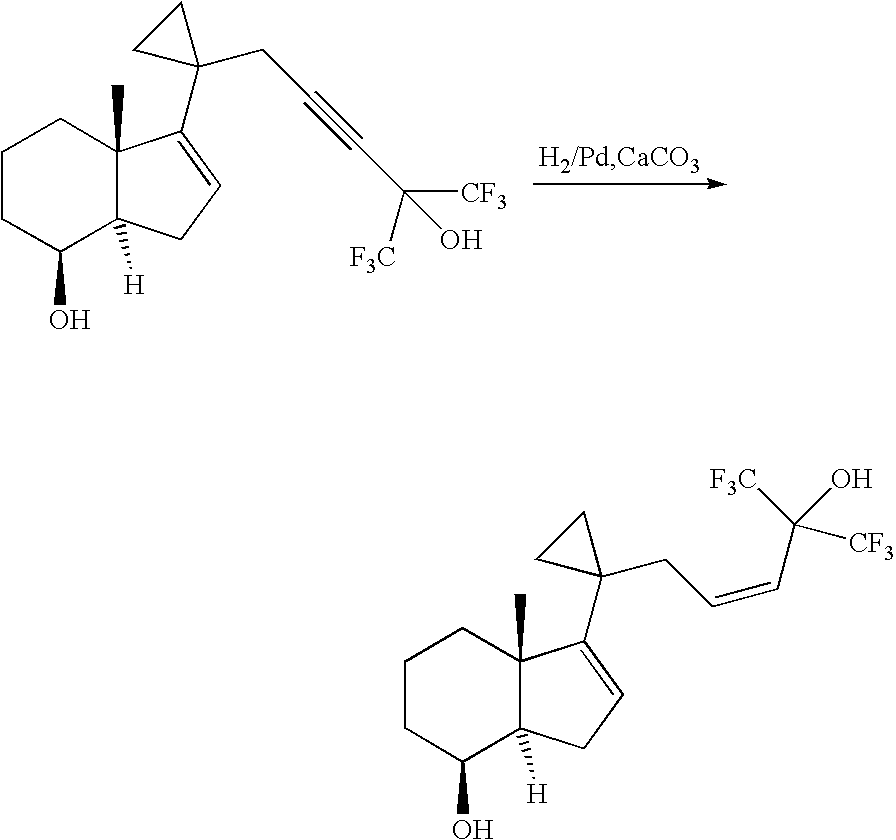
C1CC(O)C2([H])C(C)(C1)C(C1(CC#CC([CF3])(O)[F3C])CC1)=CC2.C1CC(O)C2([H])C(C)(C1)C(C1(CC=CC(O)([CF3])[F3C])CC1)=CC2
